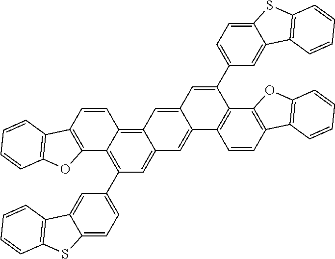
C12=C(C=CC3=C4C(=CC(C5=CC=C6C(=C5)C5=C(S6)C=CC=C5)=C13)C=C1C(=C4)C=C(C3=CC=C4C(=C3)C3=C(S4)C=CC=C3)C3=C1C=CC1=C3OC3=C1C=CC=C3)C1=C(O2)C=CC=C1
